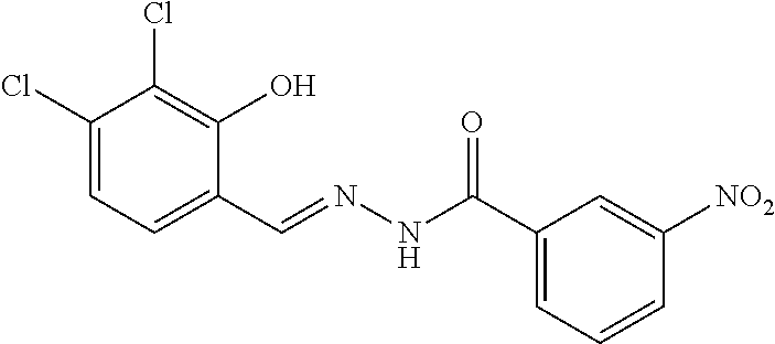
C1(Cl)=CC=C(C=NNC(=O)C2=CC=CC([NO2])=C2)C(O)=C1Cl
